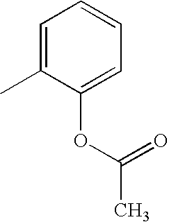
C1=C(C)C(OC(C)=O)=CC=C1
